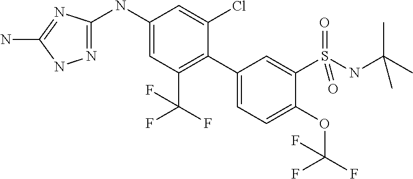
C1(NC2=NNC(N)=N2)=CC(C(F)(F)F)=C(C2=CC=C(OC(F)(F)F)C(S(NC(C)(C)C)(=O)=O)=C2)C(Cl)=C1
